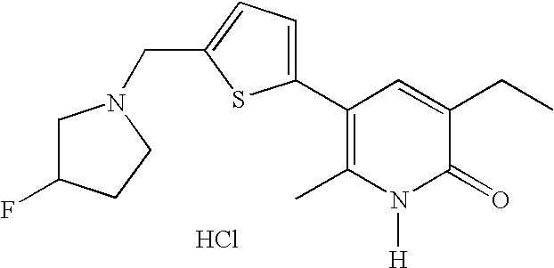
C1C(F)CCN1CC1=CC=C(C2=C(C)N([H])C(=O)C(CC)=C2)S1.Cl
